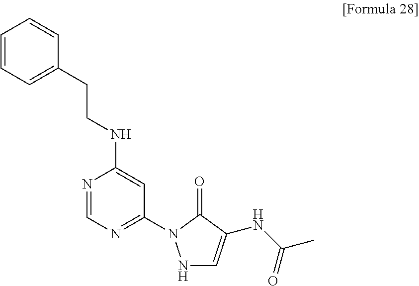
N1=CN=C(N2NC=C(NC(C)=O)C2=O)C=C1NCCC1=CC=CC=C1
